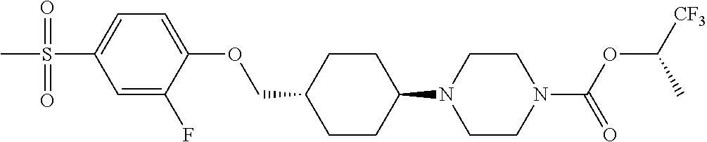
C1CC(N2CCN(C(OC([CF3])C)=O)CC2)CCC1COC1=CC=C(S(=O)(=O)C)C=C1F
